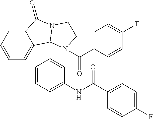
C12=CC=CC=C1C1(C3=CC(NC(C4=CC=C(F)C=C4)=O)=CC=C3)N(C2=O)CCN1C(C1=CC=C(F)C=C1)=O
